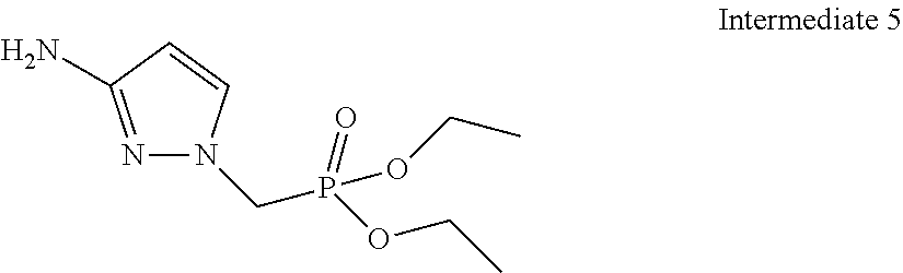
N1=C(N)C=CN1CP(=O)(OCC)OCC
